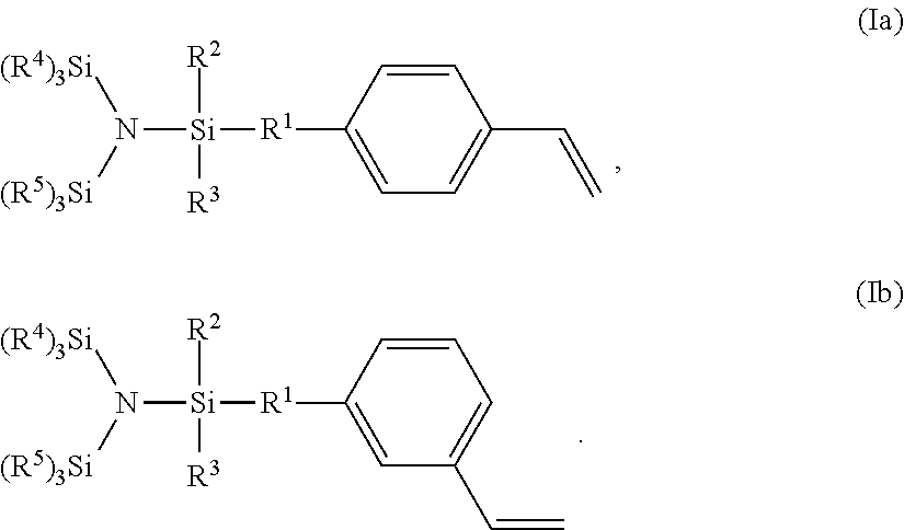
N([Si]([R2])([R3])[R1]C1=CC=C(C=C)C=C1)([(R5)3Si])[(R4)3Si].N([Si]([R2])([R3])[R1]C1=CC(C=C)=CC=C1)([(R5)3Si])[(R4)3Si]
